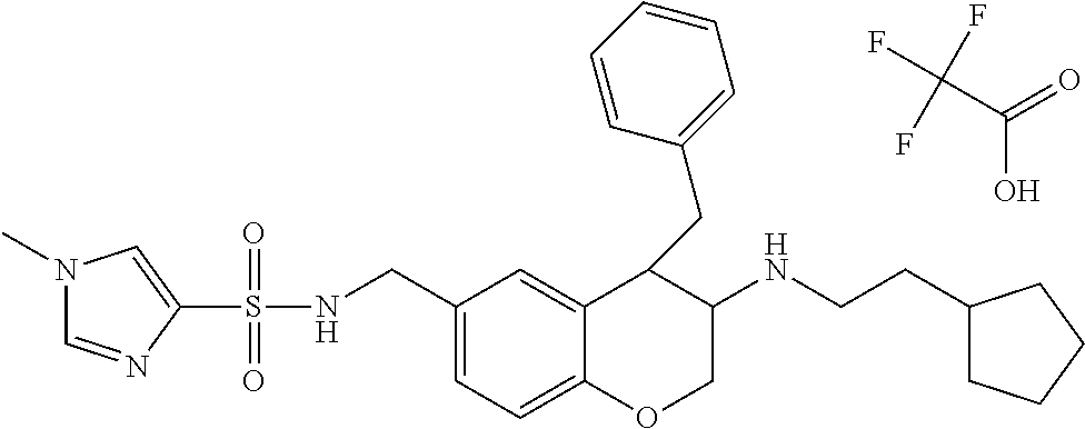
C1=C(CNS(C2=CN(C)C=N2)(=O)=O)C=C2C(=C1)OCC(NCCC1CCCC1)C2CC1=CC=CC=C1.C(=O)(O)C(F)(F)F
